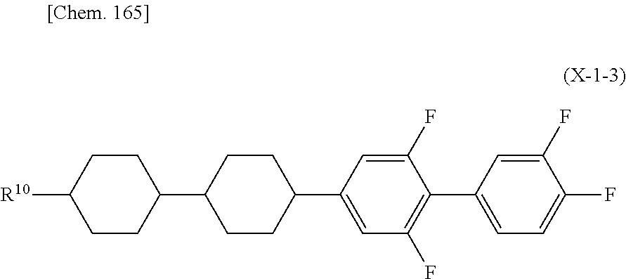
C1=C(F)C(C2=CC=C(F)C(F)=C2)=C(F)C=C1C1CCC(C2CCC([R10])CC2)CC1
